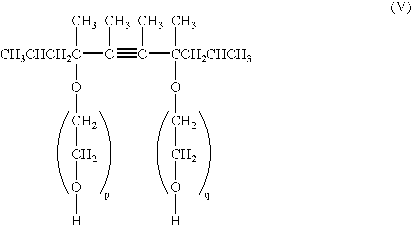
[CH3CHCH2C](C)(C(C)#C(C)[CCH2CHCH3](C)OCCO[H])OCCO[H]
